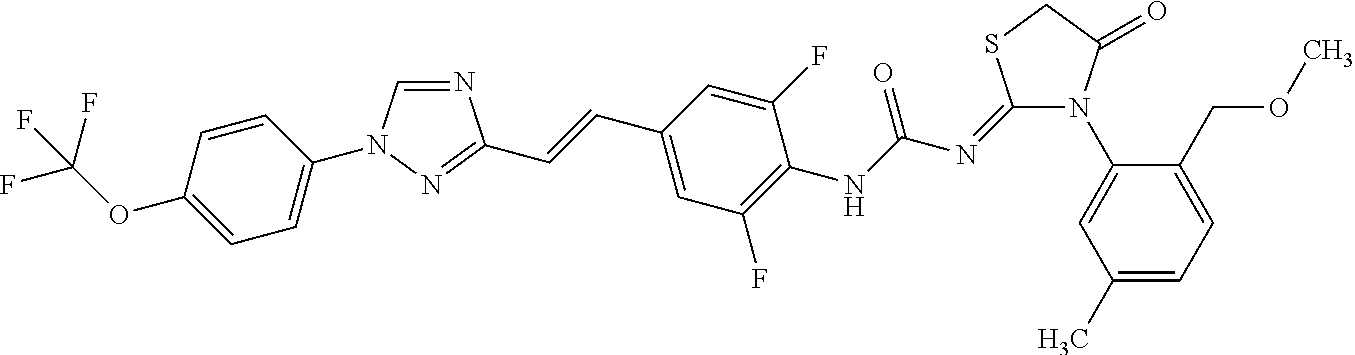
N1=CN(C2=CC=C(OC(F)(F)F)C=C2)N=C1C=CC1=CC(F)=C(NC(N=C2N(C3=CC(C)=CC=C3COC)C(=O)CS2)=O)C(F)=C1
